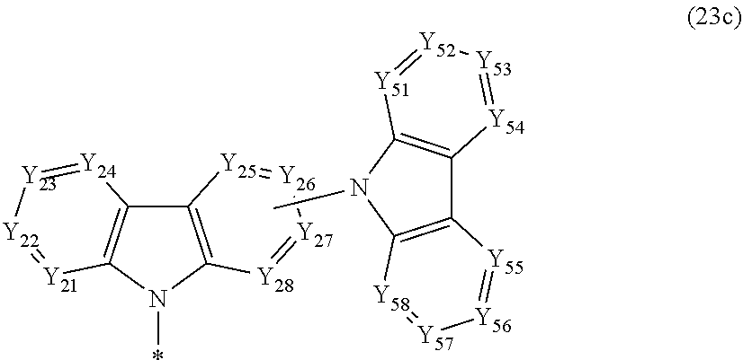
C12=C(N(*)C3=C1[Y24]=[Y23][Y22]=[Y21]3)[Y28]=[Y27][Y26]=[Y25]2.CN1C2=C(C3=C1[Y58]=[Y57][Y56]=[Y55]3)[Y54]=[Y53][Y52]=[Y51]2
